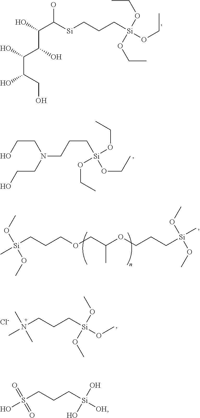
S(CCC[Si]([OH])(O)O)(O)(=O)=O.C(C(C(C(C(O)[Si]CCC[Si](OCC)(OCC)OCC)O)O)O)(CO)O.C(N(CCC[Si](OCC)(OCC)OCC)CCO)CO.[Si](CCCOCC(OCCC[Si](C)(OC)OC)C)(C)(OC)OC.N(CCC[Si](OC)(OC)OC)(C)(C)C.[Cl-]
